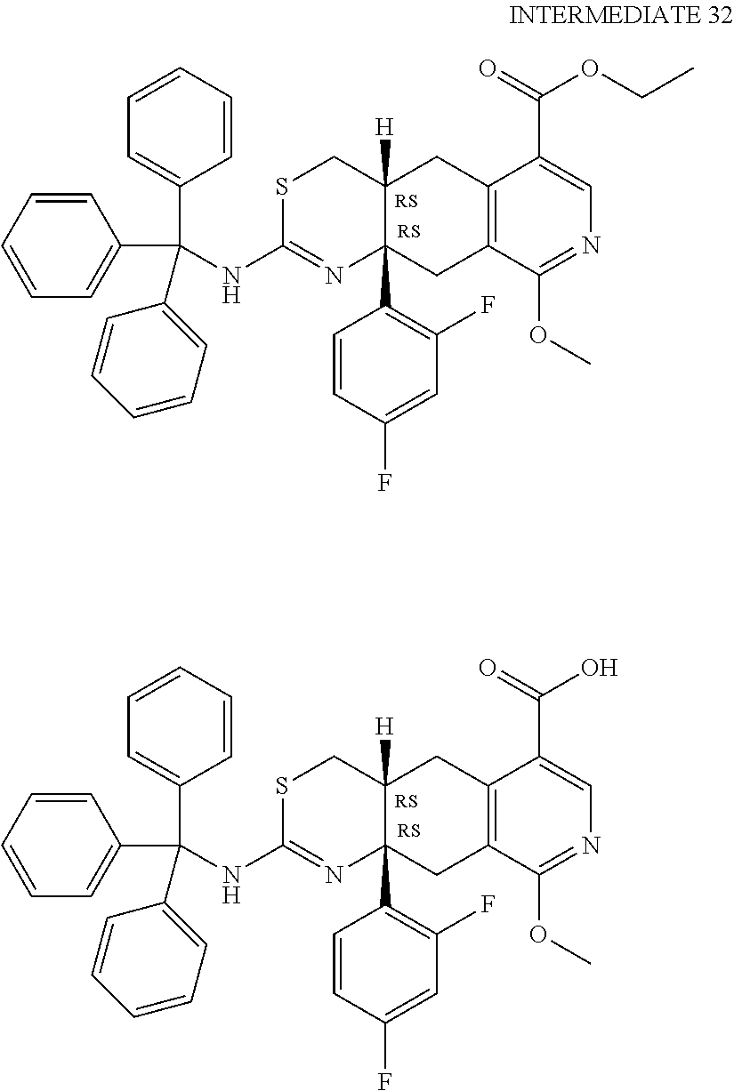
C(NC1=NC2(C3=C(F)C=C(F)C=C3)C([H])(CC3=C(C(OC)=NC=C3C(=O)OCC)C2)CS1)(C1=CC=CC=C1)(C1=CC=CC=C1)C1=CC=CC=C1.C(NC1=NC2(C3=C(F)C=C(F)C=C3)C([H])(CC3=C(C(OC)=NC=C3C(=O)O)C2)CS1)(C1=CC=CC=C1)(C1=CC=CC=C1)C1=CC=CC=C1
